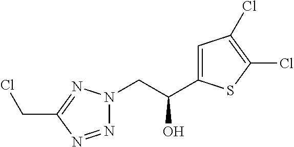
N1=NC(CCl)=NN1CC(O)C1=CC(Cl)=C(Cl)S1
